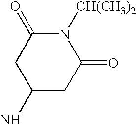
C1(N)CC(=O)N([CH(CH3)2])C(=O)C1
